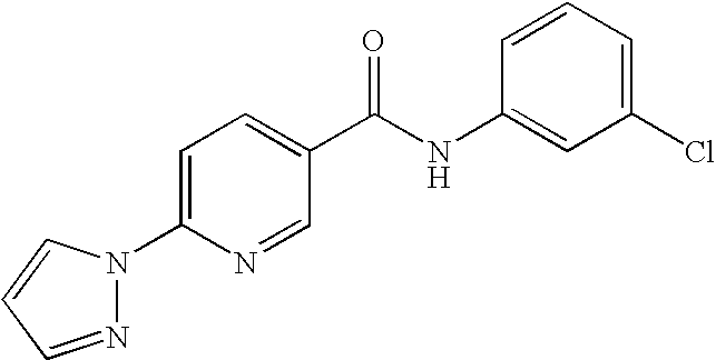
C1=CC=C(Cl)C=C1NC(C1=CC=C(N2N=CC=C2)N=C1)=O
